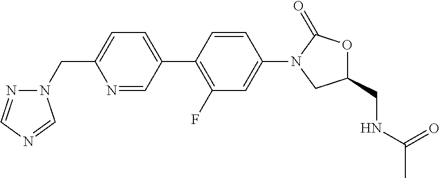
N1=CC(C2=C(F)C=C(N3CC(CNC(C)=O)OC3=O)C=C2)=CC=C1CN1N=CN=C1
